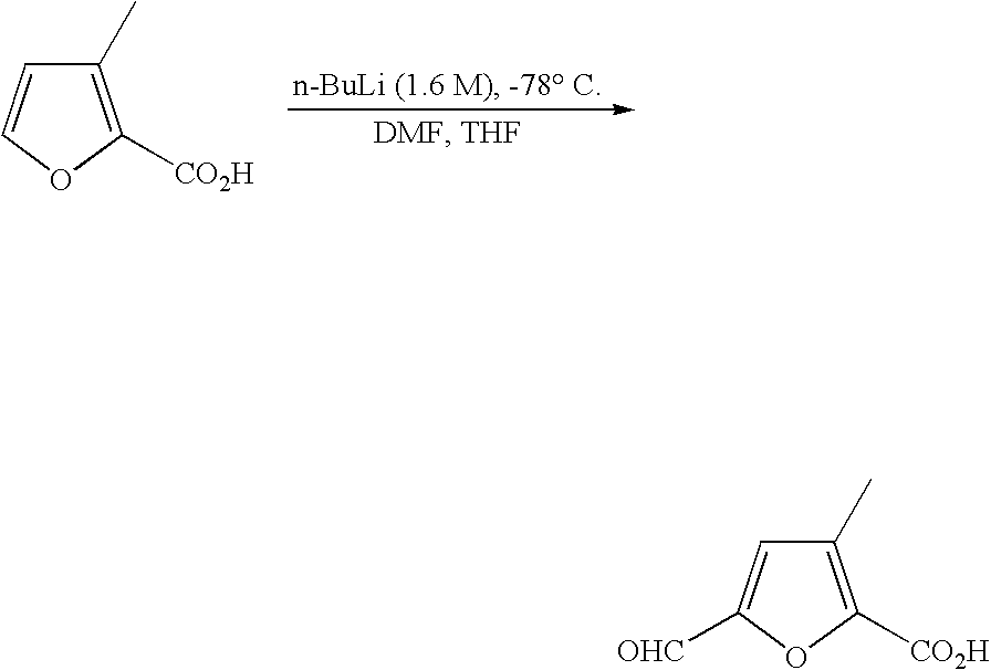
C1(C)=C([CO2H])OC=C1.C1(C)=C([CO2H])OC([OHC])=C1
